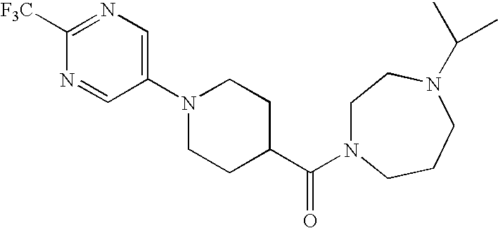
N1=CC(N2CCC(C(N3CCN(C(C)C)CCC3)=O)CC2)=CN=C1[F3C]
